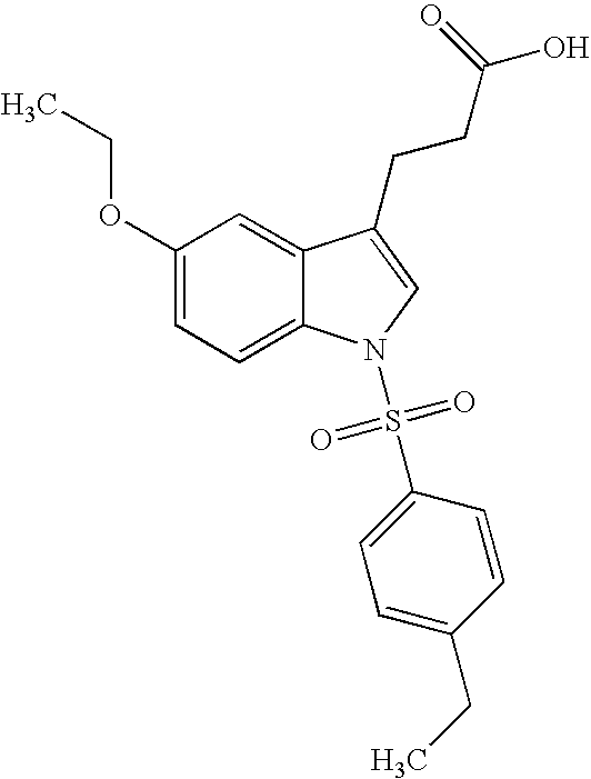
C12=CC(OCC)=CC=C1N(S(C1=CC=C(CC)C=C1)(=O)=O)C=C2CCC(=O)O
